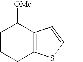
C1CCC2=C(C1[OMe])C=C(C)S2
